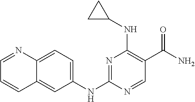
N1=C(NC2=CC=C3C(=C2)C=CC=N3)N=CC(C(N)=O)=C1NC1CC1
